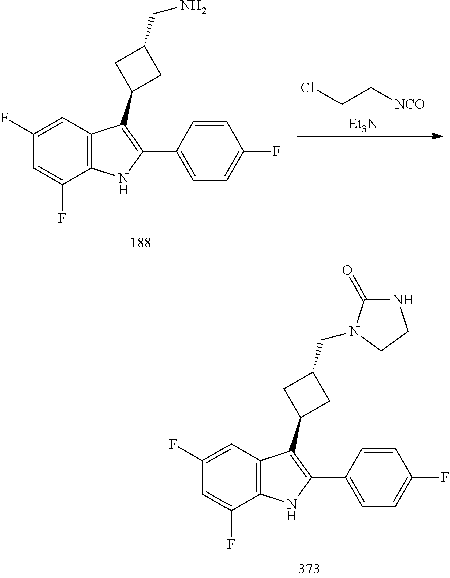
C1(F)=CC2=C(C(F)=C1)NC(C1=CC=C(F)C=C1)=C2C1CC(CN2C(=O)NCC2)C1.C1(F)=CC2=C(C(F)=C1)NC(C1=CC=C(F)C=C1)=C2C1CC(CN)C1.ClCC[NCO].[Et3N]
